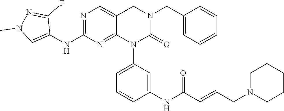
C1CN(CC=CC(NC2=CC(N3C(=O)N(CC4=CC=CC=C4)CC4=CN=C(NC5=CN(C)N=C5F)N=C34)=CC=C2)=O)CCC1
